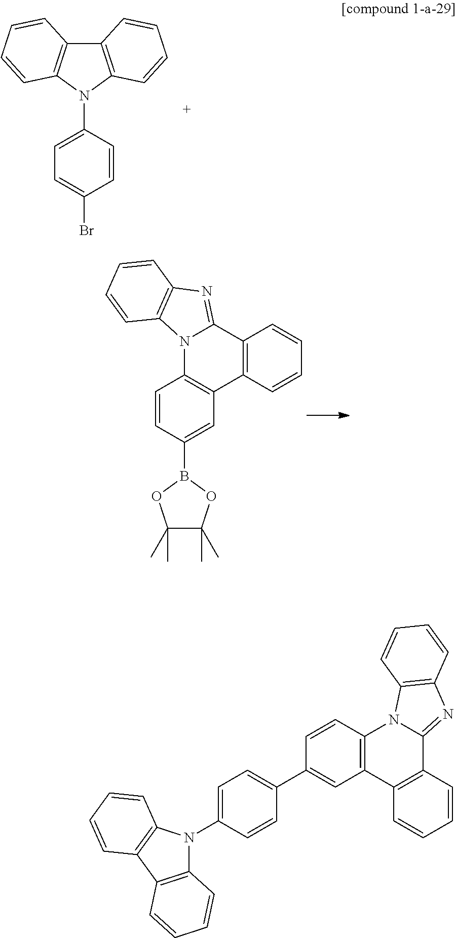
C1(C2=CC3=C(C=C2)N2C(=NC4=C2C=CC=C4)C2=C3C=CC=C2)=CC=C(N2C3=C(C4=C2C=CC=C4)C=CC=C3)C=C1.C1=CC(N2C3=C(C4=C2C=CC=C4)C=CC=C3)=CC=C1Br.C1=CC(B2OC(C)(C)C(C)(C)O2)=CC2=C1N1C(=NC3=C1C=CC=C3)C1=C2C=CC=C1
